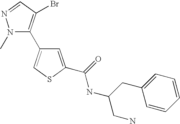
C1=C(C(=O)NC(CN)CC2=CC=CC=C2)SC=C1C1=C(Br)C=NN1C
